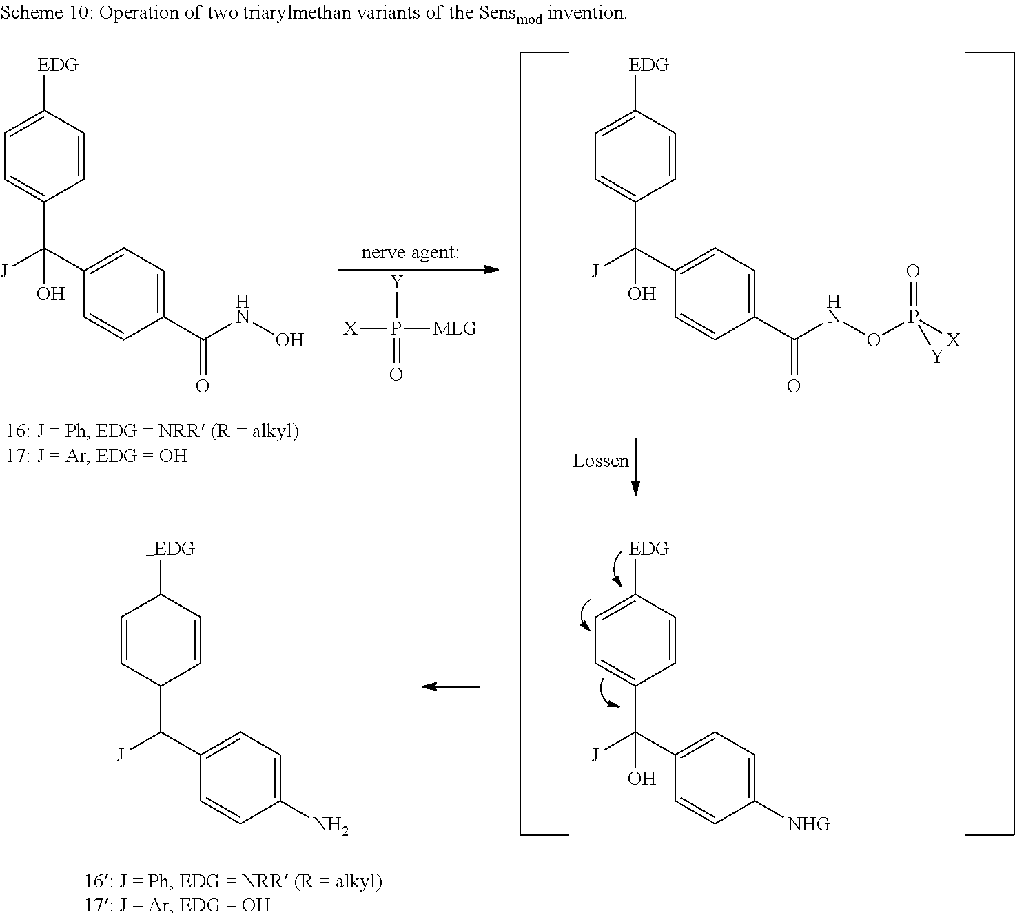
C1=CC([+EDG])C=CC1C(C1=CC=C(N)C=C1)[J].C1=CC([EDG])=CC=C1C(C1=CC=C(C(NO)=O)C=C1)([J])O.[X]P(=O)([MLG])[Y].C1=CC([EDG])=CC=C1C(C1=CC=C([NHG])C=C1)([J])O.C1=CC([EDG])=CC=C1C(C1=CC=C(C(NOP([X])(=O)[Y])=O)C=C1)([J])O
